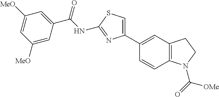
C(NC1=NC(C2=CC3=C(C=C2)N(C(=O)[OMe])CC3)=CS1)(=O)C1=CC([MeO])=CC([MeO])=C1
